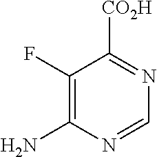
C1(F)=C(N)N=CN=C1[CO2H]
